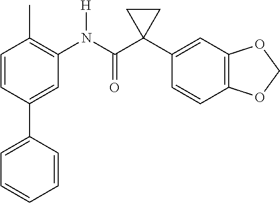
C1=C(C2=CC=CC=C2)C=CC(C)=C1N(C(C1(C2=CC3=C(C=C2)OCO3)CC1)=O)[H]
